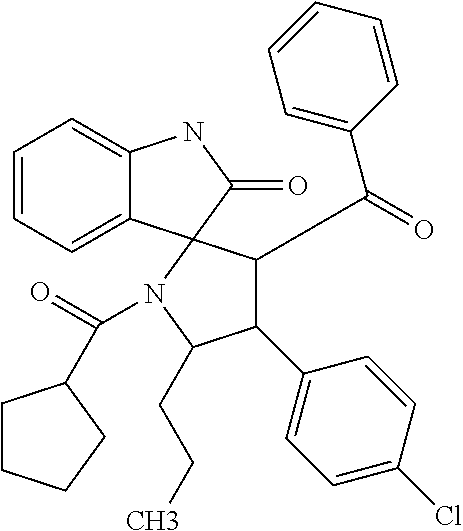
C1=CC=C2C(=C1)NC(=O)C21C(C(C2=CC=CC=C2)=O)C(C2=CC=C(Cl)C=C2)C(CCC)N1C(=O)C1CCCC1
